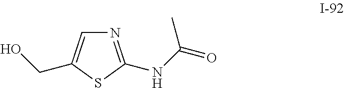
N1=C(NC(=O)C)SC(CO)=C1
